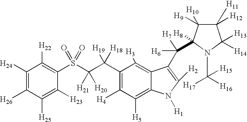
C1([H24])=C([H26])C([H25])=C([H23])C(S(=O)(=O)C(C(C2=C([H4])C([H5])=C3C(=C2[H3])C(C([H7])([H6])C2([H8])C([H10])([H9])C([H11])([H12])C([H13])([H14])N2C([H17])([H16])[H15])=C([H2])N3[H1])([H19])[H18])([H21])[H20])=C1[H22]
